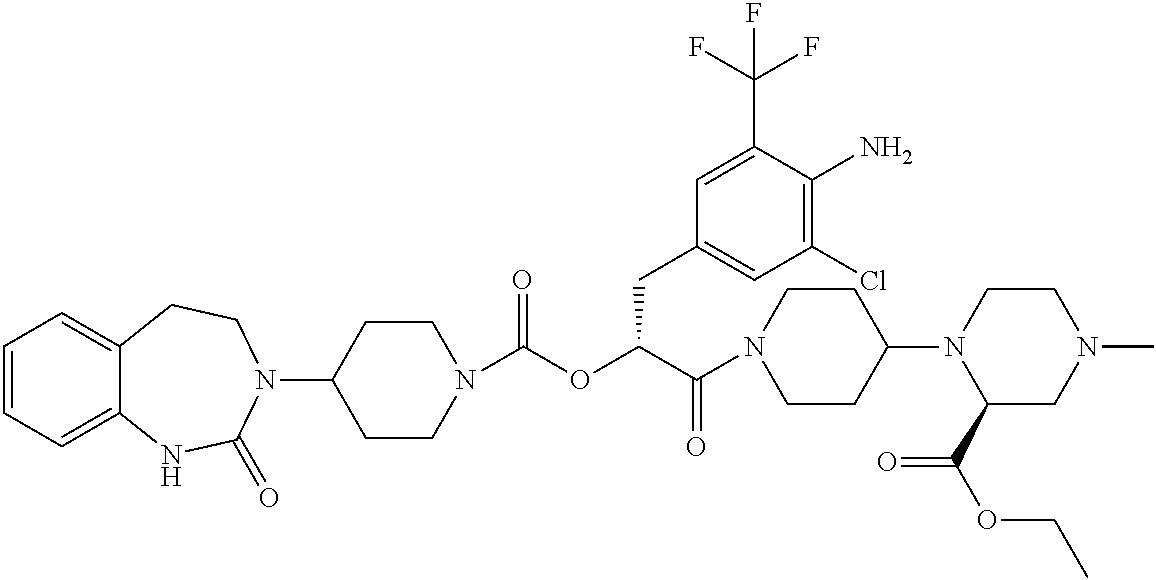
C1=CC=C2C(=C1)CCN(C1CCN(C(OC(C(N3CCC(N4C(C(OCC)=O)CN(C)CC4)CC3)=O)CC3=CC(Cl)=C(N)C(C(F)(F)F)=C3)=O)CC1)C(=O)N2
